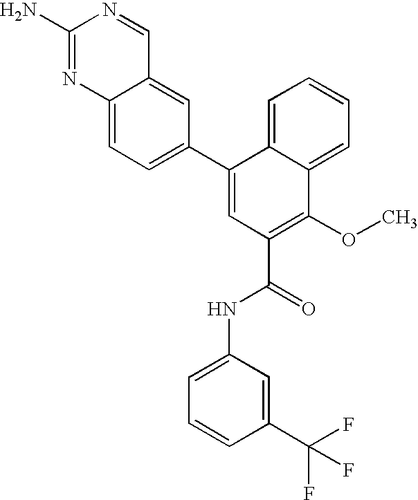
C12=CC(C3=CC(C(=O)NC4=CC=CC(C(F)(F)F)=C4)=C(OC)C4=CC=CC=C34)=CC=C1N=C(N)N=C2
